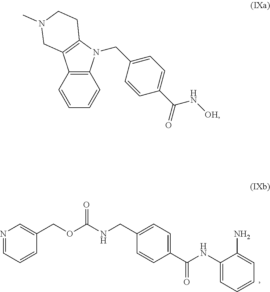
N1=CC=CC(COC(NCC2=CC=C(C(=O)NC3=CC=CC=C3N)C=C2)=O)=C1.C1=CC2=C(C=C1)N(CC1=CC=C(C(N[OH])=O)C=C1)C1=C2CN(C)CC1
